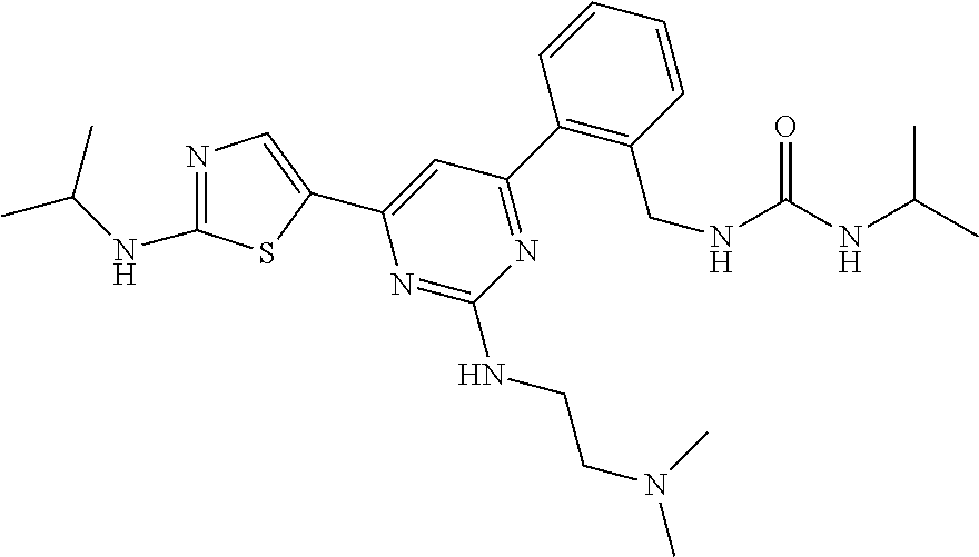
C1(C2=NC(NCCN(C)C)=NC(C3=CN=C(NC(C)C)S3)=C2)=C(CNC(NC(C)C)=O)C=CC=C1
